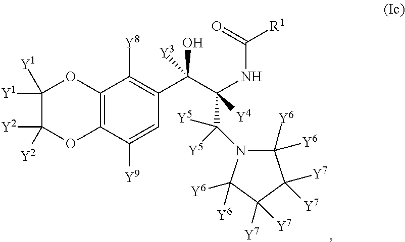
C12=C(C([Y9])=CC(C(C(NC([R1])=O)(C([Y5])([Y5])N3C([Y6])([Y6])C([Y7])([Y7])C([Y7])([Y7])C3([Y6])[Y6])[Y4])([Y3])O)=C1[Y8])OC([Y2])([Y2])C([Y1])([Y1])O2
